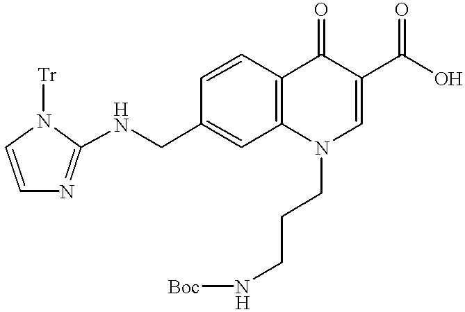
C1=CC2=C(C=C1CNC1=NC=CN1[Tr])N(CCCN[Boc])C=C(C(O)=O)C2=O
